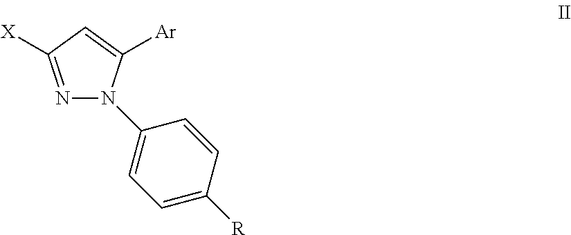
[Ar]C1=CC([X])=NN1C1=CC=C([R])C=C1
